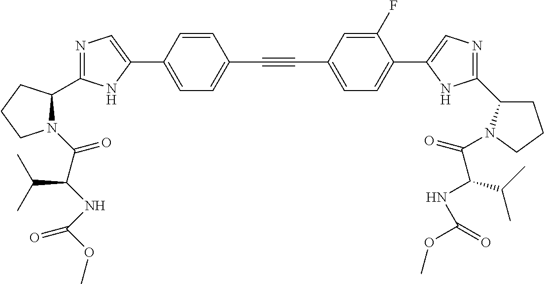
N1=C(C2N(C(=O)C(NC(OC)=O)C(C)C)CCC2)NC(C2=CC=C(C#CC3=CC=C(C4=CN=C(C5CCCN5C(=O)C(C(C)C)NC(OC)=O)N4)C(F)=C3)C=C2)=C1
